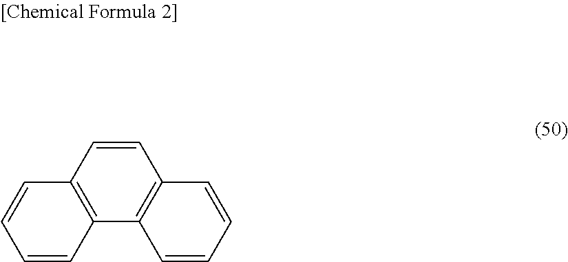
C1=CC2=C(C=C1)C=CC1=C2C=CC=C1
